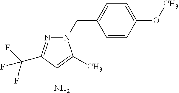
N1(CC2=CC=C(OC)C=C2)N=C(C(F)(F)F)C(N)=C1C
